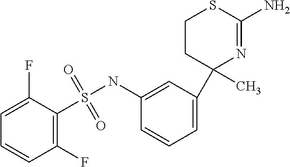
S(NC1=CC(C2(C)N=C(N)SCC2)=CC=C1)(C1=C(F)C=CC=C1F)(=O)=O
